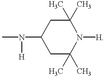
N(C1CC(C)(C)N([H])C(C)(C)C1)(C)[H]
